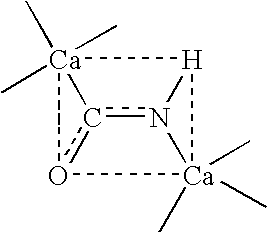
[Ca]12(C)(C)(C)(C)c3n4[H]1[Ca]4(C)(C)(C)o32
